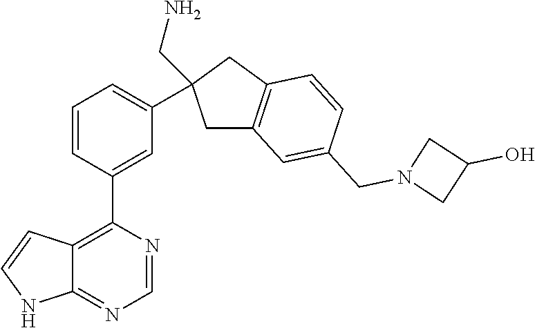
C12=C(C3=CC(C4(CN)CC5=C(C4)C=CC(CN4CC(O)C4)=C5)=CC=C3)N=CN=C1NC=C2
